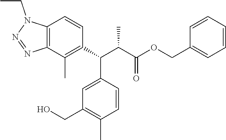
C12=C(C(C)=C(C(C(C(=O)OCC3=CC=CC=C3)C)C3=CC(CO)=C(C)C=C3)C=C1)N=NN2CC
